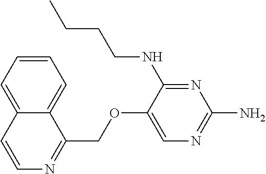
N1=C(NCCCC)C(OCC2=NC=CC3=CC=CC=C23)=CN=C1N
